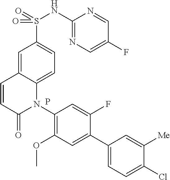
C12=CC(S(=O)(NC3=NC=C(F)C=N3)=O)=CC=C1N(C1=C(OC)C=C(C3=CC=C(Cl)C([Me])=C3)C(F)=C1)C(=O)C=C2.P
